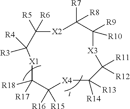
C1([R6])([R5])[X2]C([R7])([R8])C([R10])([R9])[X3]C([R11])([R12])C([R14])([R13])[X4]C([R16])([R15])C([R18])([R17])[X1]C1([R3])[R4]
